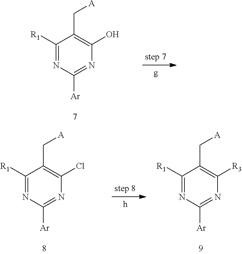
C1([R1])=NC([Ar])=NC(O)=C1C[A].C1([R1])=NC([Ar])=NC(Cl)=C1C[A].C1([R1])=NC([Ar])=NC([R3])=C1C[A]
